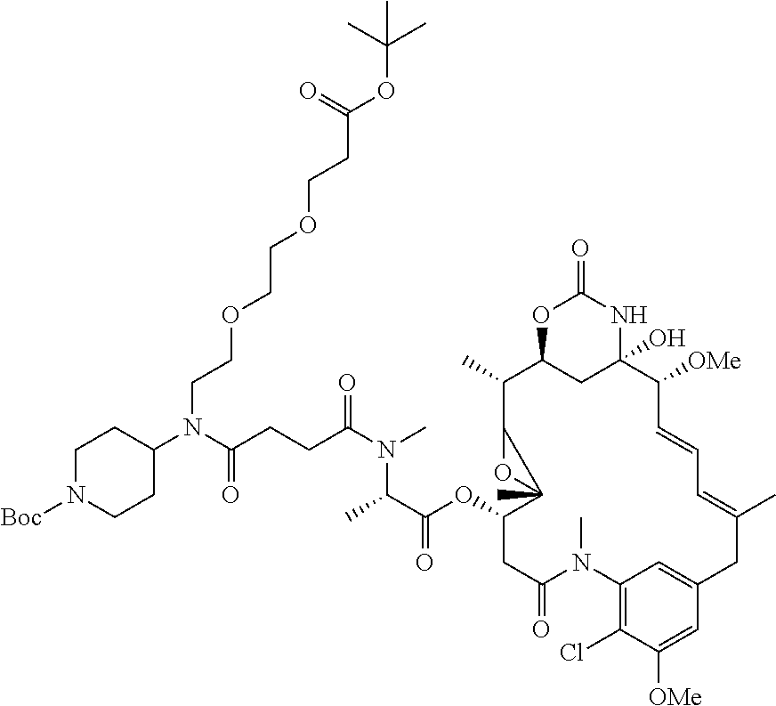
O1C2CC(O)(NC1=O)C([OMe])C=CC=C(C)CC1=CC(=C(Cl)C([OMe])=C1)N(C)C(=O)CC(OC(=O)C(C)N(C)C(=O)CCC(N(C1CCN([Boc])CC1)CCOCCOCCC(=O)OC(C)(C)C)=O)C1(C)C(C2C)O1
